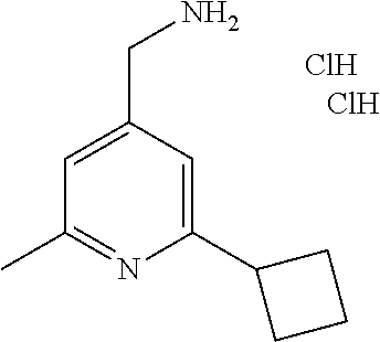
C1=C(CN)C=C(C2CCC2)N=C1C.Cl.Cl
